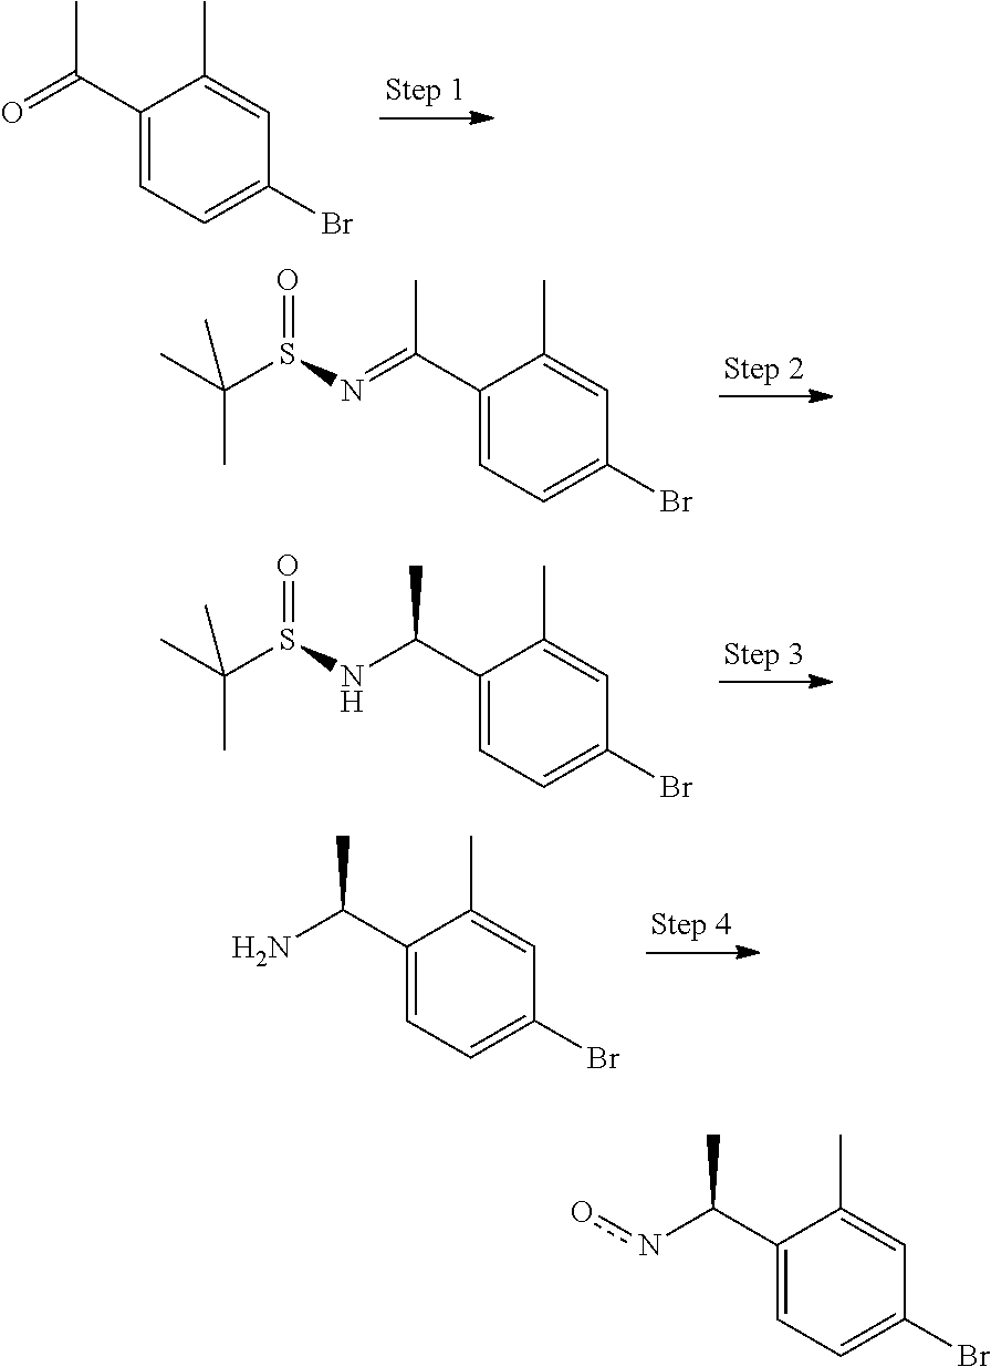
C1(C(=O)C)=CC=C(Br)C=C1C.C1(C(=NS(C(C)(C)C)=O)C)=CC=C(Br)C=C1C.C1(C(NS(C(C)(C)C)=O)C)=CC=C(Br)C=C1C.C1(C(N)C)=CC=C(Br)C=C1C.C1(C(no)C)=CC=C(Br)C=C1C
